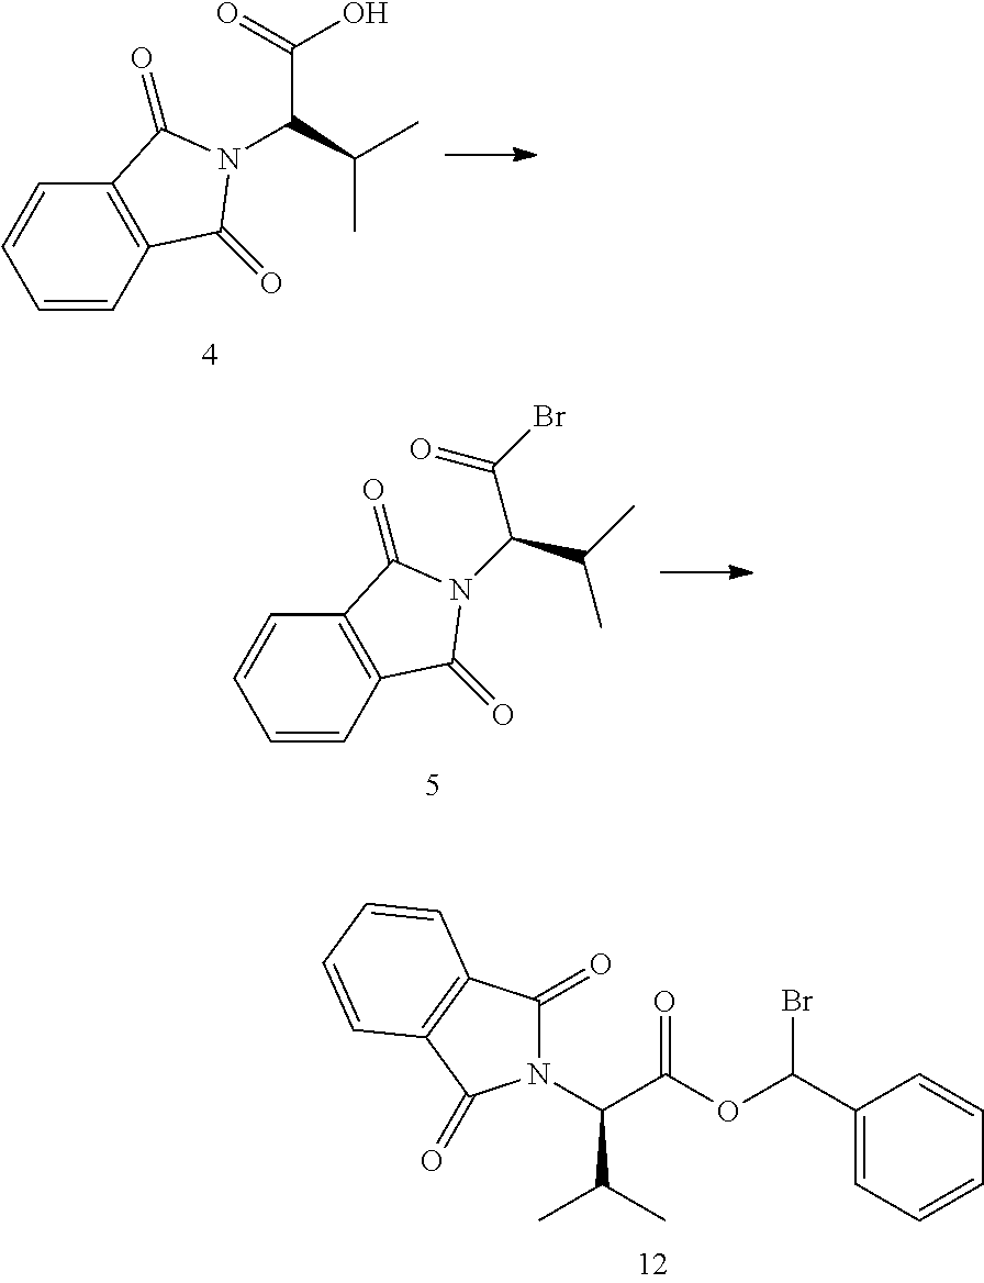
C1=CC2=C(C=C1)C(=O)N(C(C(=O)O)C(C)C)C2=O.C1=CC2=C(C=C1)C(=O)N(C(C(=O)Br)C(C)C)C2=O.N1(C(C(OC(C2=CC=CC=C2)Br)=O)C(C)C)C(=O)C2=C(C1=O)C=CC=C2
